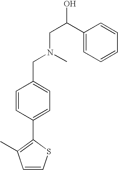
C1(C2=C(C)C=CS2)=CC=C(CN(C)CC(C2=CC=CC=C2)O)C=C1
